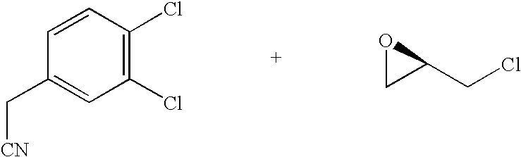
C1=CC(Cl)=C(Cl)C=C1C[CN].C1C(CCl)O1
